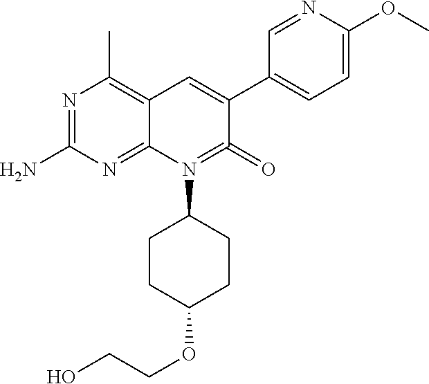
N1=C(N)N=C2C(=C1C)C=C(C1=CC=C(OC)N=C1)C(=O)=N2C1CCC(OCCO)CC1
